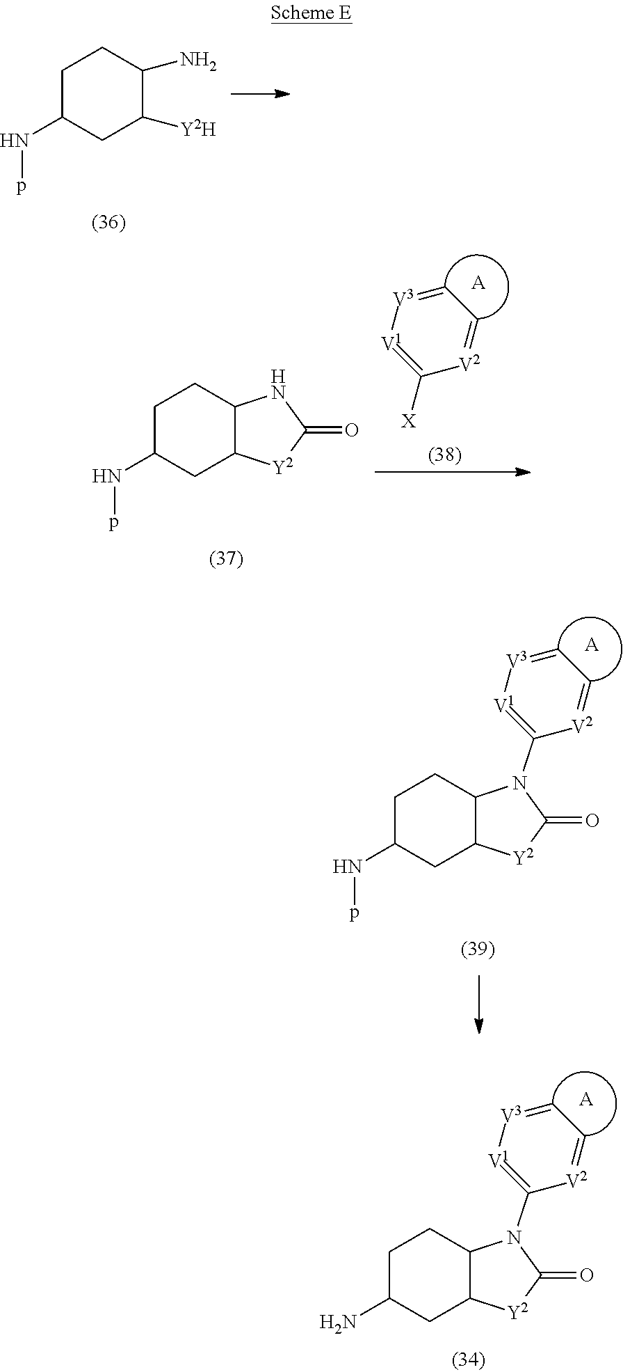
C1C(N)CC2C(C1)N(C1=[V1][V3]=CC=[V2]1)C(=O)[Y2]2.[A].C1C(Np)CC([Y2H])C(N)C1.C1C(Np)CC2C(C1)NC(=O)[Y2]2.C1=[V3][V1]=C([X])[V2]=C1.[A].C1C(Np)CC2C(C1)N(C1=[V1][V3]=CC=[V2]1)C(=O)[Y2]2.[A]
